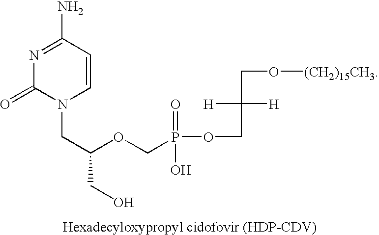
C1=CC(N)=NC(=O)N1CC(OCP(=O)(OCC([H])([H])CO[(CH2)15CH3])O)CO
